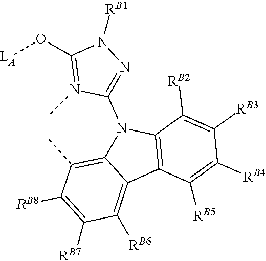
C1([RB5])=C([RB4])C([RB3])=C([RB2])C2=C1C1=C([RB6])C([RB7])=C([RB8])C(C)=C1N2C1=NN([RB1])C(O[LA])=N1C
